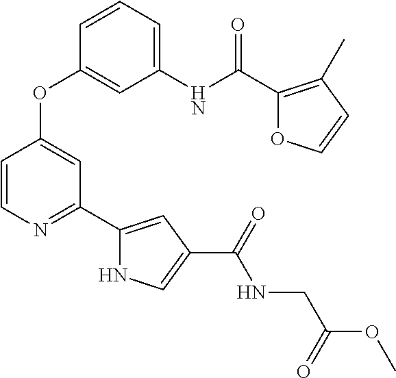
C1(OC2=CC(C3=CC(C(NCC(OC)=O)=O)=CN3)=NC=C2)=CC(NC(C2=C(C)C=CO2)=O)=CC=C1
